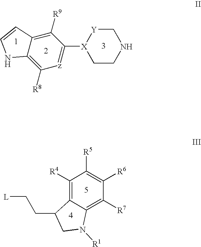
C12=C([R8])[z]=C([X]3[Y]CNCC3)C([R9])=C1C=CN2.C1([R4])=C2C(=C([R7])C([R6])=C1[R5])N([R1])CC2CC[L]
